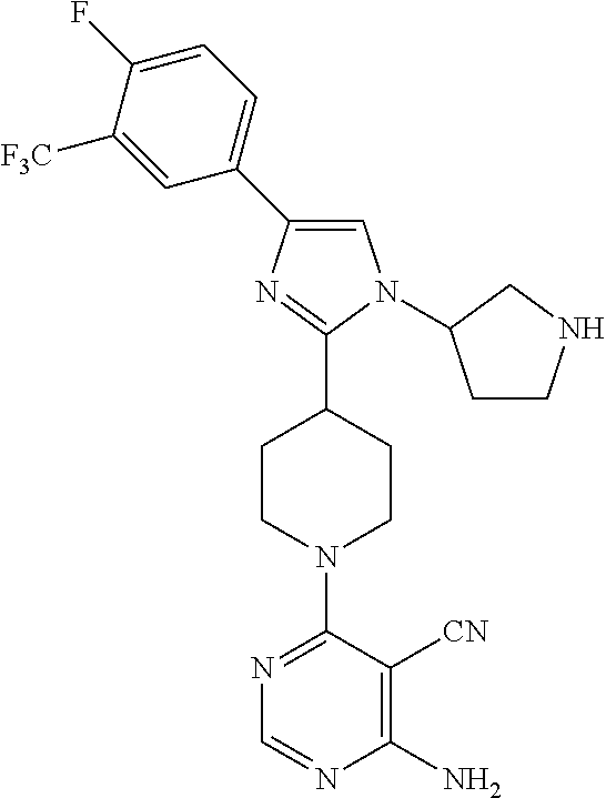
N1=C(N2CCC(C3=NC(C4=CC=C(F)C([F3C])=C4)=CN3C3CCNC3)CC2)C([CN])=C(N)N=C1
